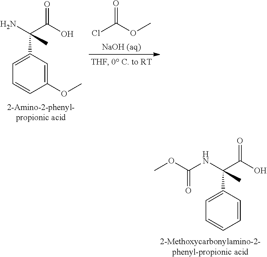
C1=C(C(NC(OC)=O)(C(O)=O)C)C=CC=C1.ClC(OC)=O.C1=C(C(N)(C(O)=O)C)C=C(OC)C=C1
